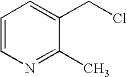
C1=CN=C(C)C(CCl)=C1
